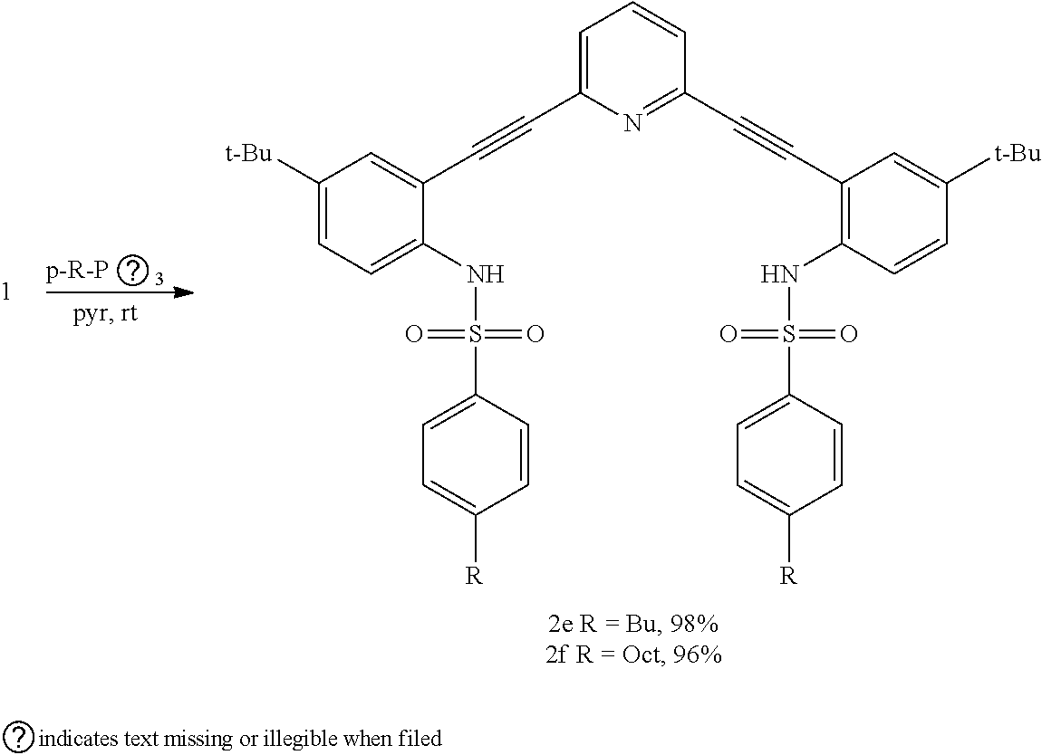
C1([t-Bu])=CC=C(NS(=O)(C2=CC=C([R])C=C2)=O)C(C#CC2=CC=CC(C#CC3=C(NS(=O)(=O)C4=CC=C([R])C=C4)C=CC([t-Bu])=C3)=N2)=C1.[p-R-P       3]
